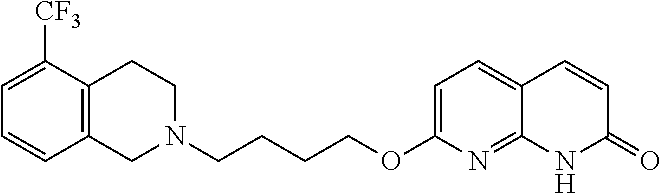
C1N(CCCCOC2=CC=C3C(=N2)NC(=O)C=C3)CCC2=C1C=CC=C2[CF3]
